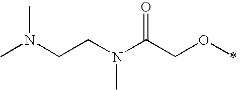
N(CCN(C(COC)=O)C)(C)C
